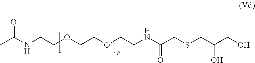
CC(NCCOCCOCCNC(CSCC(CO)O)=O)=O
